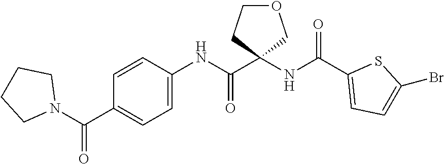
C(C1=CC=C(NC(C2(NC(C3=CC=C(Br)S3)=O)COCC2)=O)C=C1)(N1CCCC1)=O
